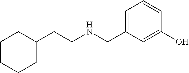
C1(CNCCC2CCCCC2)=CC=CC(O)=C1
